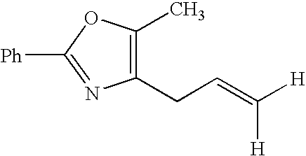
C1(CC=C([H])[H])=C(C)OC([Ph])=N1
